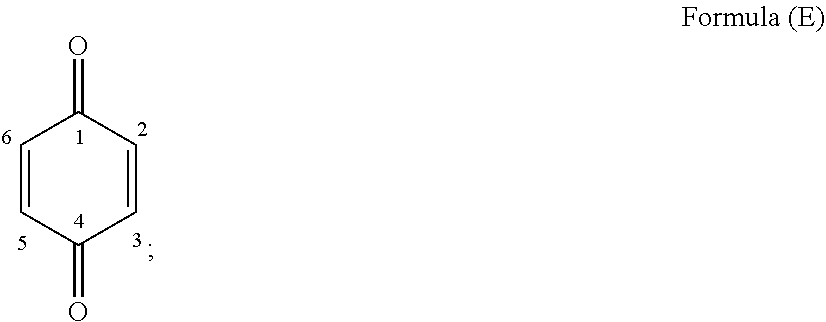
C1=CC(=O)C=CC1=O
